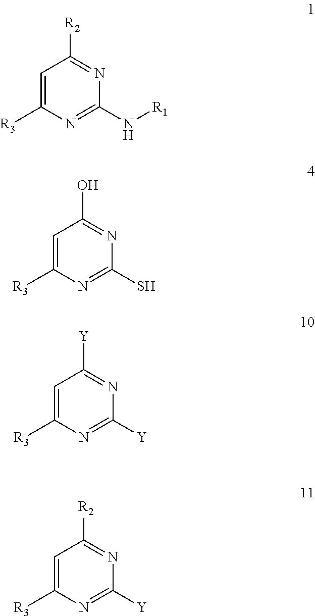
C1=C([R3])N=C([Y])N=C1[Y].C1=C([R3])N=C(S)N=C1O.C1=C([R3])N=C(N[R1])N=C1[R2].C1=C([R3])N=C([Y])N=C1[R2]
